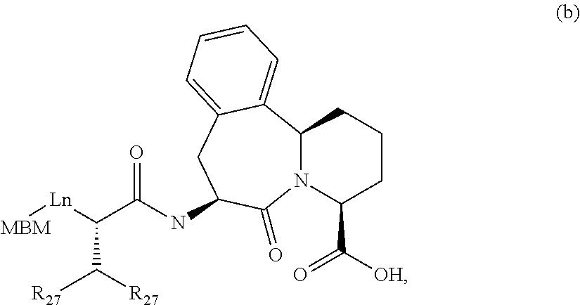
N(C(C([Ln][MBM])C([R27])[R27])=O)C1CC2=CC=CC=C2C2N(C(C([OH])=O)CCC2)C1=O
